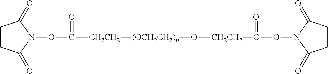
C([CH2CH2][(OCH2CH2)n]O[CH2CH2]C(ON1C(=O)CCC1=O)=O)(=O)ON1C(=O)CCC1=O
